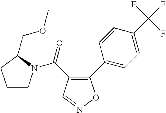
C1(C2=CC=C(C(F)(F)F)C=C2)=C(C(N2CCCC2COC)=O)C=NO1
